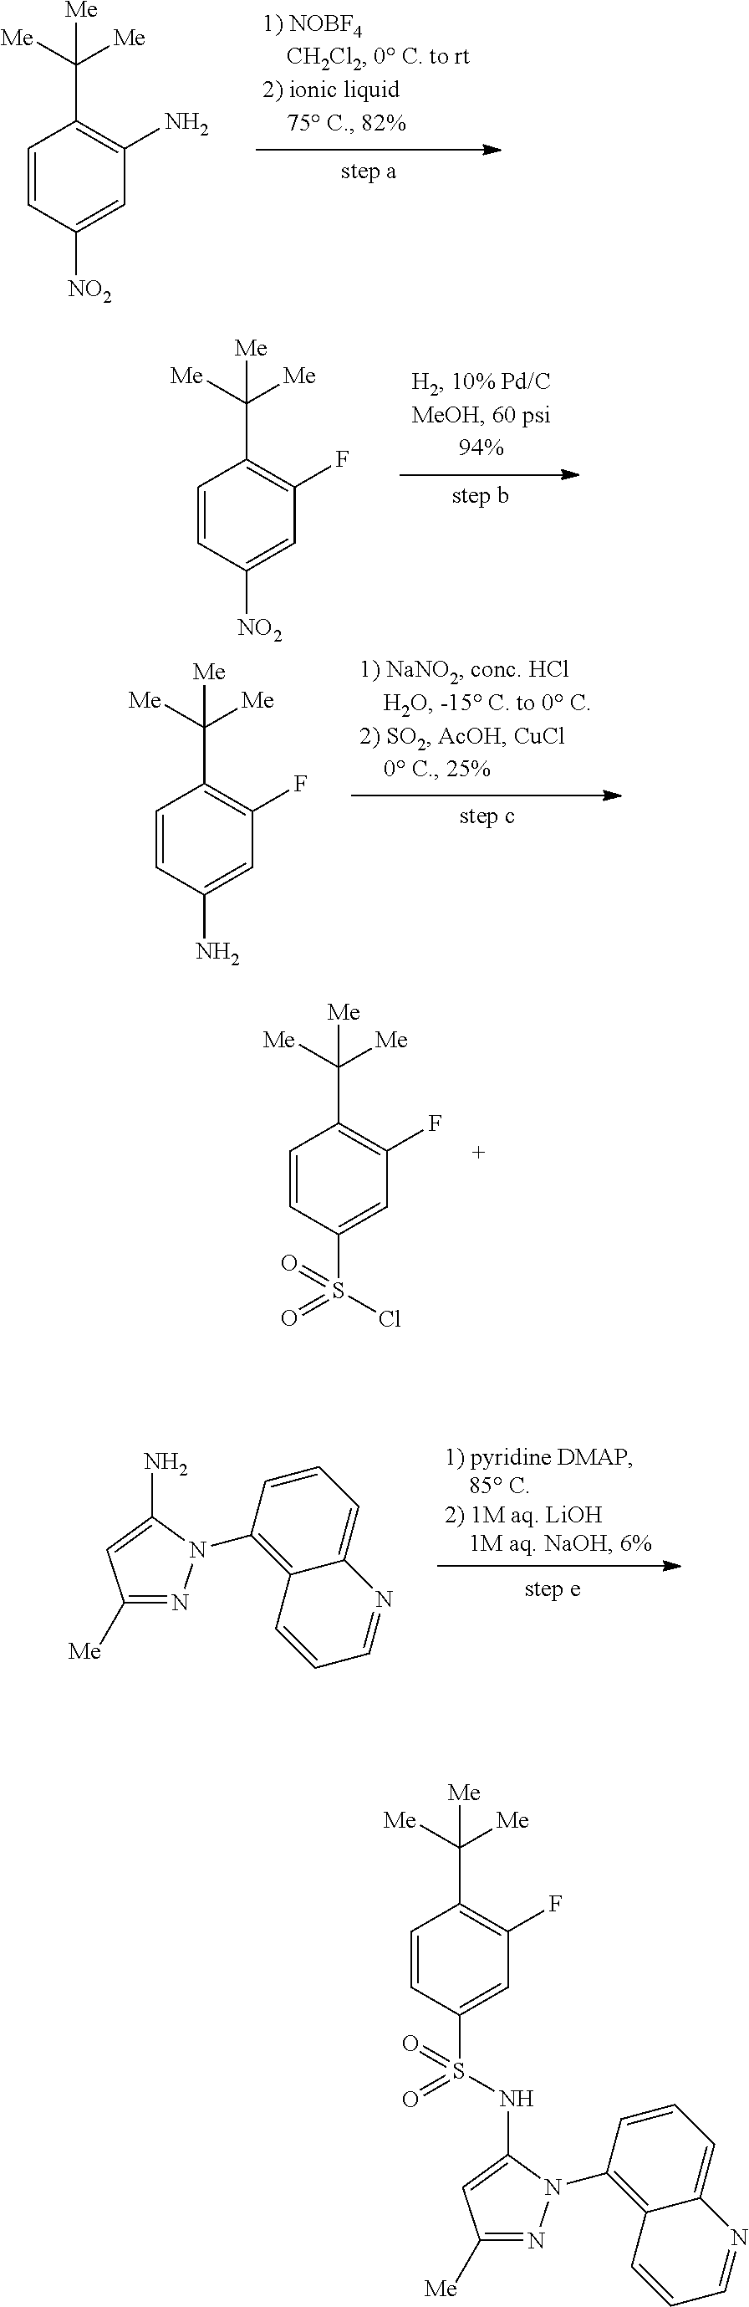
C1=CC([NO2])=CC(N)=C1C([Me])([Me])[Me].C1=CC([NO2])=CC(F)=C1C([Me])([Me])[Me].C1=CC(N)=CC(F)=C1C([Me])([Me])[Me].C1=CC(S(Cl)(=O)=O)=CC(F)=C1C([Me])([Me])[Me].C1([Me])=NN(C2=C3C(=CC=C2)N=CC=C3)C(N)=C1.C1=CC(S(NC2=CC([Me])=NN2C2=C3C(=CC=C2)N=CC=C3)(=O)=O)=CC(F)=C1C([Me])([Me])[Me]
